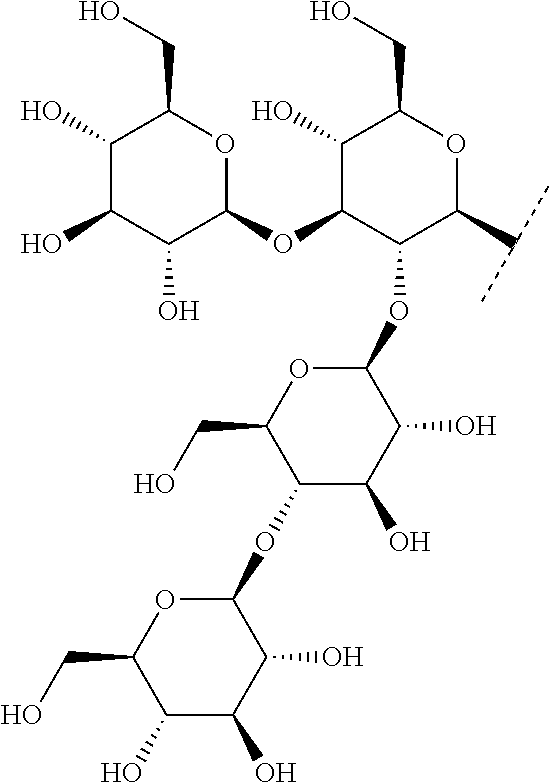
C1(O)C(O)C(O)C(OC2C(O)C(CO)OC(C(C)C)C2OC2OC(CO)C(OC3OC(CO)C(O)C(O)C3O)C(O)C2O)OC1CO
